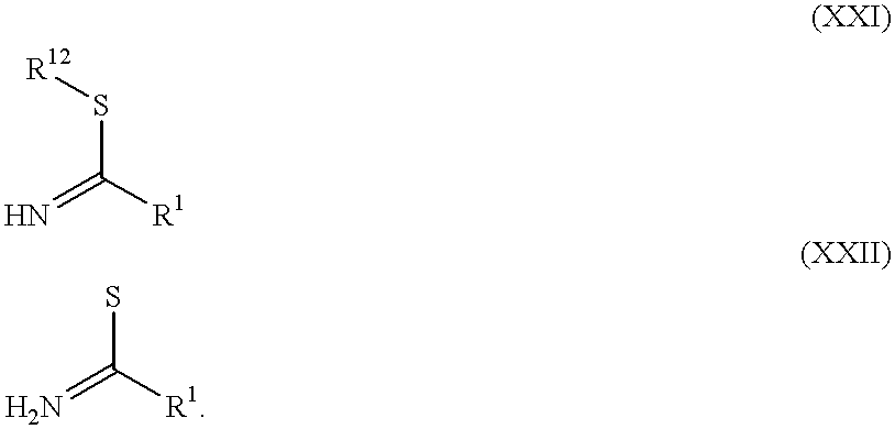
N=C([R1])S[R12].N=C([R1])S
